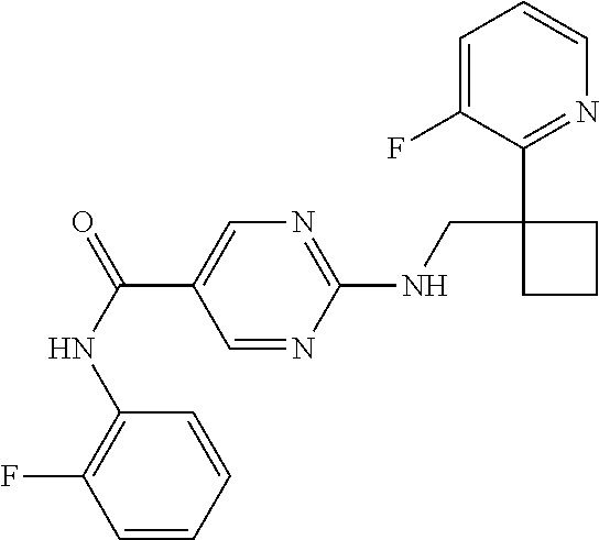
C1(NCC2(C3=NC=CC=C3F)CCC2)=NC=C(C(=O)NC2=C(F)C=CC=C2)C=N1
